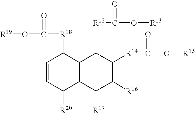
C12C(C([R17])C([R16])C([R14]C(O[R15])=O)C1[R12]C(O[R13])=O)C([R20])C=CC2[R18]C(O[R19])=O
